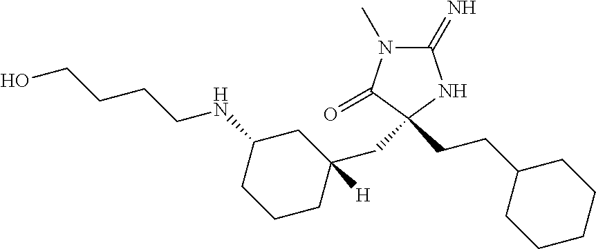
C1(=N)N(C)C(=O)C(CC2([H])CC(NCCCCO)CCC2)(CCC2CCCCC2)N1
